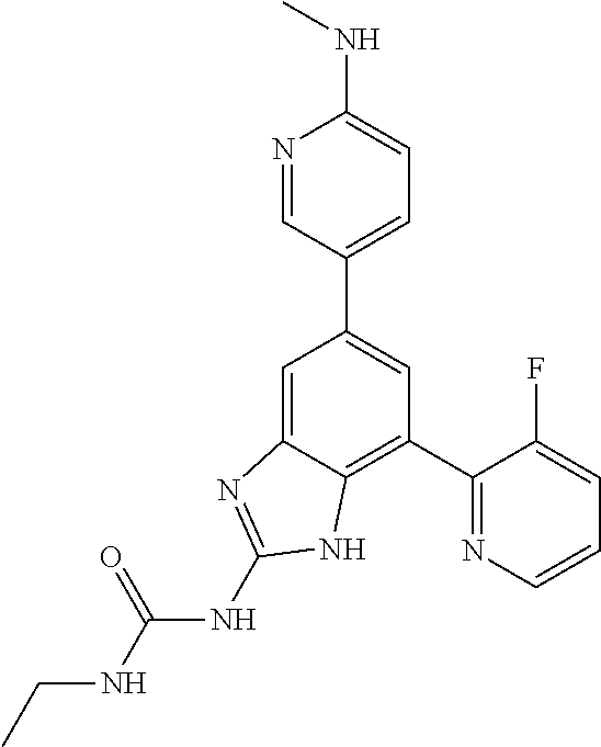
C1=C2C(=C(C3=NC=CC=C3F)C=C1C1=CC=C(NC)N=C1)NC(NC(=O)NCC)=N2
